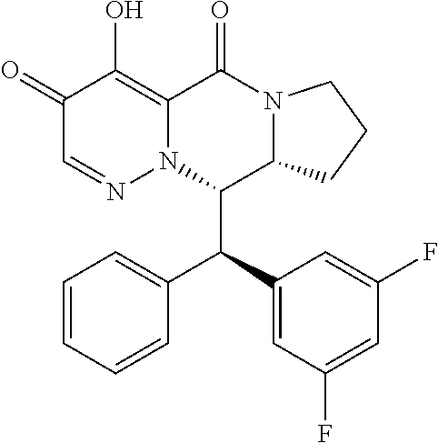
C1=CC=CC(C(C2=CC(F)=CC(F)=C2)C2C3N(C(=O)C4=C(O)C(=O)C=NN24)CCC3)=C1
